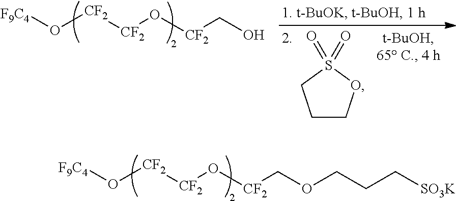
[F9C4]O[CF2][CF2]O[CF2]CO.C1COS(=O)(=O)C1.[F9C4]O[CF2][CF2]O[CF2]COCCC[SO3K]
